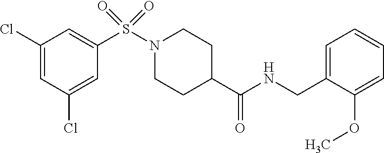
C1(Cl)=CC(Cl)=CC(S(N2CCC(C(NCC3=CC=CC=C3OC)=O)CC2)(=O)=O)=C1
